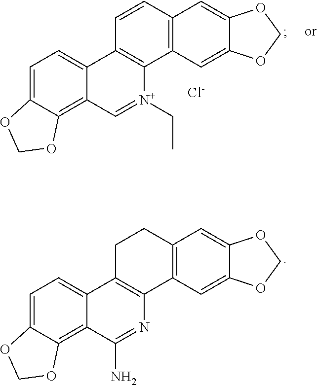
C1=C2C(=C3C(=C1)C1=C(N=C3N)C3=C(CC1)C=C1C(=C3)OCO1)OCO2.C1=C2C(=C3C(=C1)C1=C([N+](CC)=C3)C3=C(C=C1)C=C1C(=C3)OCO1)OCO2.[Cl-]
